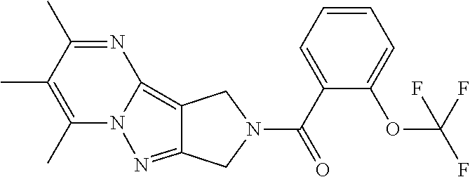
C12=C3N=C(C)C(C)=C(C)N3N=C1CN(C(C1=CC=CC=C1OC(F)(F)F)=O)C2
